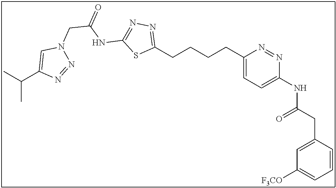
C1(CCCCC2=CC=C(NC(CC3=CC([F3CO])=CC=C3)=O)N=N2)=NN=C(NC(CN2C=C(C(C)C)N=N2)=O)S1
